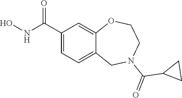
C1(C(NO)=O)=CC=C2C(=C1)OCCN(C(=O)C1CC1)C2
